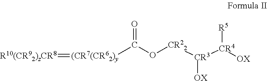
[OX][CR3]([CR22]OC([(CR7(CR62)y]=[R10(CR92)zCR8])=O)[CR4]([OX])[R5]
